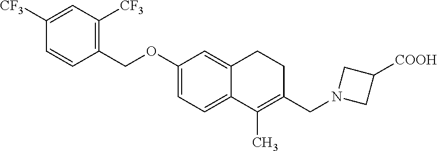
C1=C([CF3])C=CC(COC2=CC=C3C(=C2)CCC(CN2CC([COOH])C2)=C3C)=C1[CF3]
